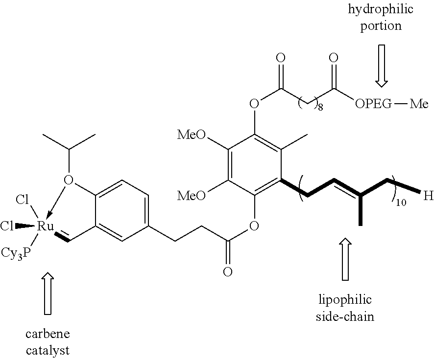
C1(CCC(OC2=C(CC=C(C[H])C)C(C)=C(OC(CC([OPEG][Me])=O)=O)C([MeO])=C2[MeO])=O)=CC=C2C(=C1)C=[Ru](Cl)([Cy3P])(Cl)-O2C(C)C
